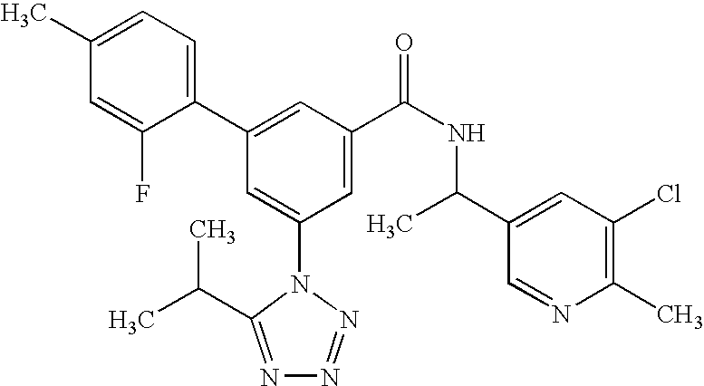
C1(C2=CC(C(NC(C3=CC(Cl)=C(C)N=C3)C)=O)=CC(N3C(C(C)C)=NN=N3)=C2)=CC=C(C)C=C1F
